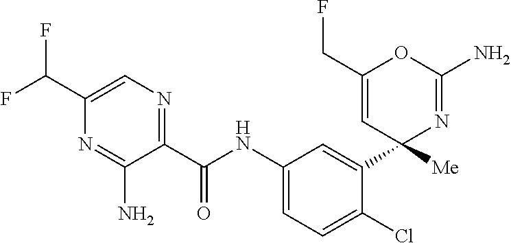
C1(C(NC2=CC=C(Cl)C(C3([Me])N=C(N)OC(CF)=C3)=C2)=O)=NC=C(C(F)F)N=C1N
